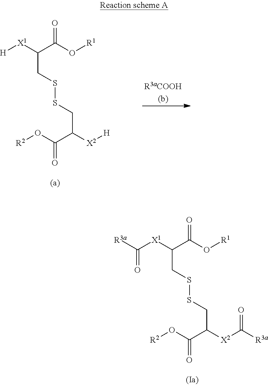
[H][X1]C(C(O[R1])=O)CSSCC([X2][H])C(=O)O[R2].C([X1]C(C(O[R1])=O)CSSCC([X2]C([R3a])=O)C(=O)O[R2])([R3a])=O
